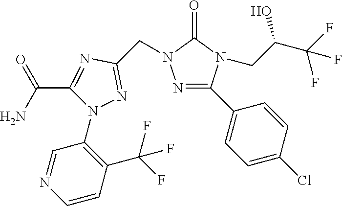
C1=NC=CC(C(F)(F)F)=C1N1C(C(N)=O)=NC(CN2N=C(C3=CC=C(Cl)C=C3)N(CC(C(F)(F)F)O)C2=O)=N1
